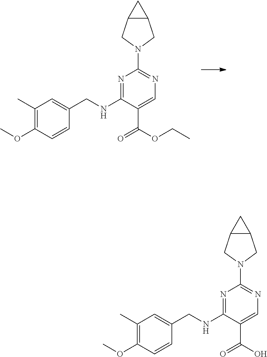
N1=C(NCC2=CC(C)=C(OC)C=C2)C(C(OCC)=O)=CN=C1N1CC2C(C1)C2.N1=C(NCC2=CC(C)=C(OC)C=C2)C(C(O)=O)=CN=C1N1CC2C(C1)C2
